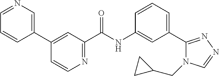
N1=CC=CC(C2=CC(C(NC3=CC(C4=NN=CN4CC4CC4)=CC=C3)=O)=NC=C2)=C1
